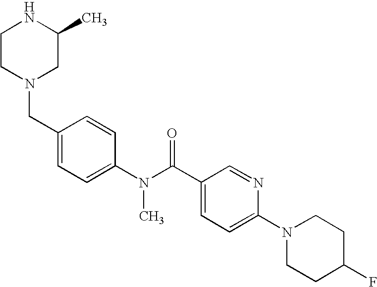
C1CN(CC2=CC=C(N(C(C3=CC=C(N4CCC(F)CC4)N=C3)=O)C)C=C2)CC(C)N1
